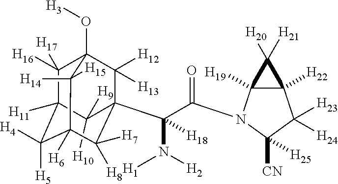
C1([H10])([H9])C2([H11])C([H16])([H17])C3(O[H3])C([H13])([H12])C1(C(C(=O)N1C4([H19])C([H22])(C([H24])([H23])C1([CN])[H25])C4([H20])[H21])(N([H2])[H1])[H18])C([H7])([H8])C([H6])(C2([H4])[H5])C3([H14])[H15]
